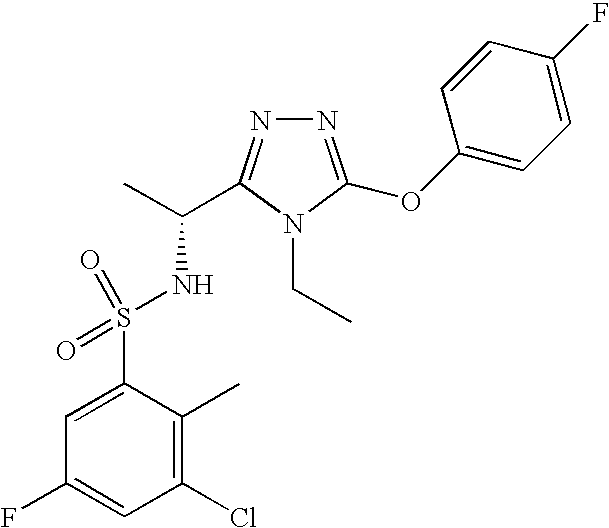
C1=C(S(NC(C)C2=NN=C(OC3=CC=C(F)C=C3)N2CC)(=O)=O)C(C)=C(Cl)C=C1F
